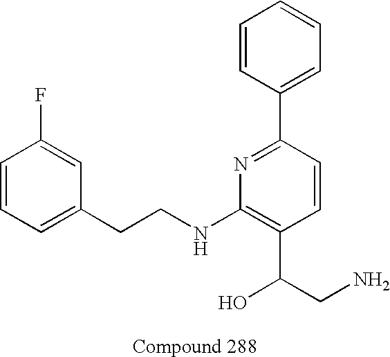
C1=C(CCNC2=C(C(CN)O)C=CC(C3=CC=CC=C3)=N2)C=C(F)C=C1
